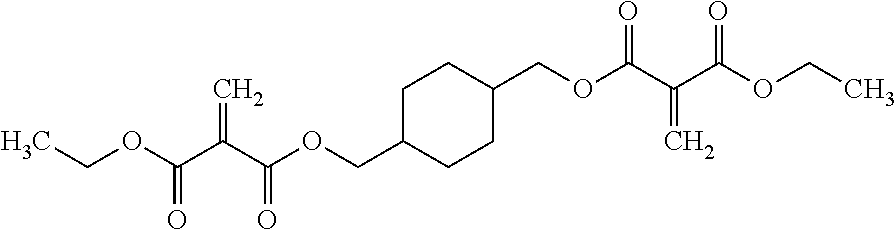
CCOC(C(C(OCC1CCC(COC(C(C(OCC)=O)=C)=O)CC1)=O)=C)=O
